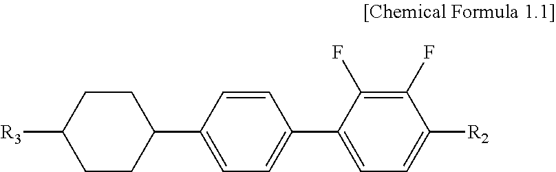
C1=CC(C2CCC([R3])CC2)=CC=C1C1=CC=C([R2])C(F)=C1F
